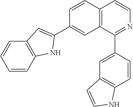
C12=C(C(C3=CC4=C(C=C3)NC=C4)=NC=C1)C=C(C1=CC3=C(C=CC=C3)N1)C=C2
